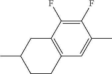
C12=C(C(F)=C(F)C(C)=C1)CC(C)CC2
